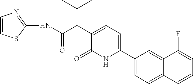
C1(C2=CC=C(C(C(=O)NC3=NC=CS3)C(C)C)C(=O)N2)=CC=C2C(=C1)C(F)=CC=C2
